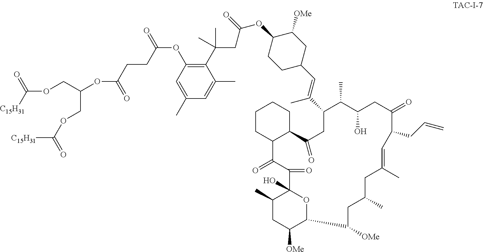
C1CC2C(CC1)C(=O)CC(C(=CC1CC([OMe])C(OC(CC(C)(C3=C(OC(CCC(OC(COC(=O)[C15H31])COC(=O)[C15H31])=O)=O)C=C(C)C=C3C)C)=O)CC1)C)C(C)C(O)CC(=O)C(CC=C)C=C(C)CC(C)CC([OMe])C1OC(O)(C(=O)C2=O)C(C)CC1[OMe]
